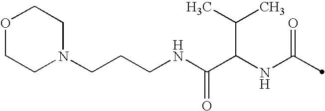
C(C(NC(=O)C)C(C)C)(=O)NCCCN1CCOCC1
